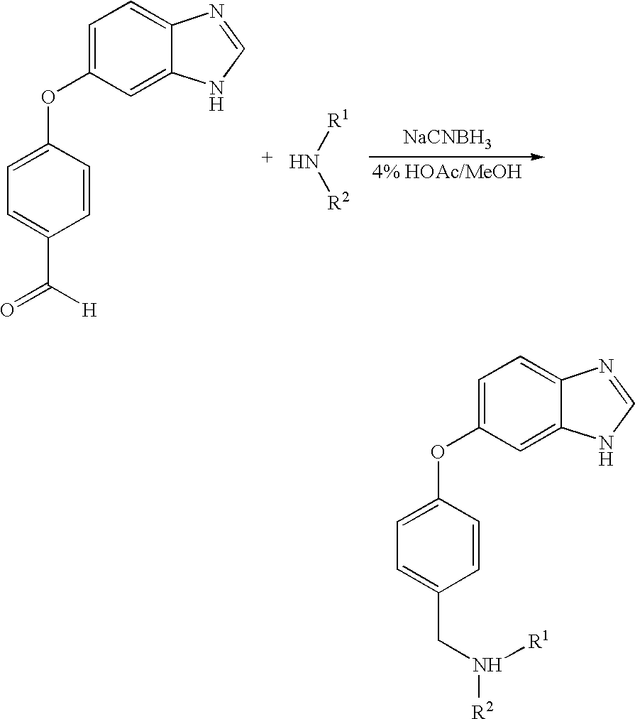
C1(OC2=CC=C(C(=O)[H])C=C2)=CC=C2C(=C1)NC=N2.[R1]N[R2].[NaCNBH3].C1(OC2=CC=C(CN([R2])[R1])C=C2)=CC=C2C(=C1)NC=N2
